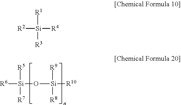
[R5][Si]([R7])([R6])O[Si]([R9])([R8])[R10].[R1][Si]([R3])([R4])[R2]
